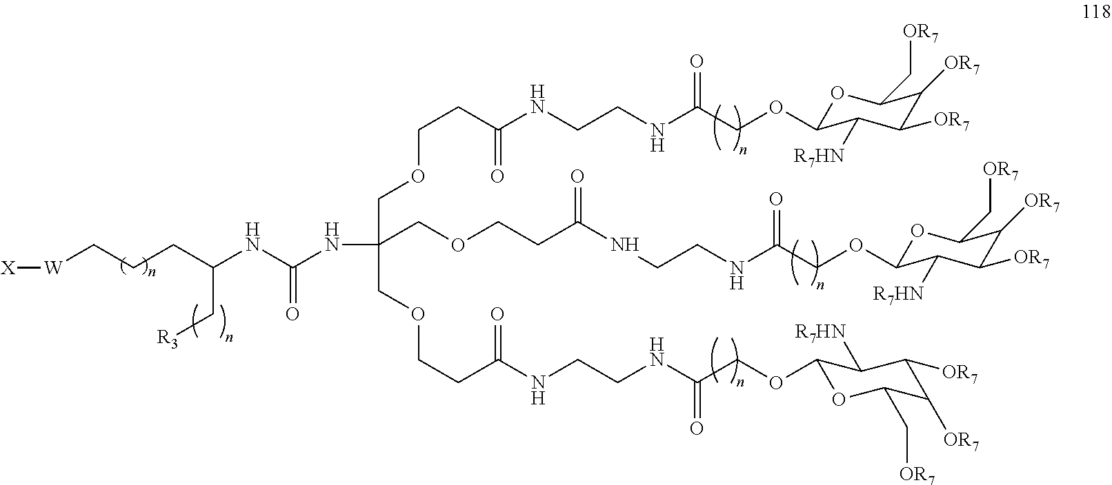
[W]([X])CCCC(NC(NC(COCCC(NCCNC(COC1OC(C[OR7])C([OR7])C([OR7])C1[R7HN])=O)=O)(COCCC(=O)NCCNC(COC1OC(C[OR7])C([OR7])C([OR7])C1[R7HN])=O)COCCC(NCCNC(COC1OC(C[OR7])C([OR7])C([OR7])C1[R7HN])=O)=O)=O)C[R3]
